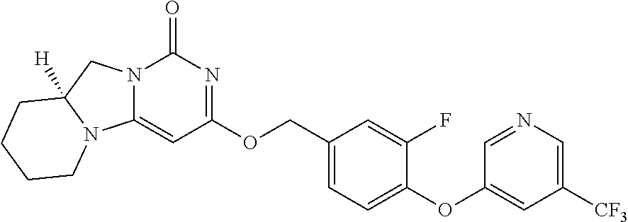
N12C(=CC(OCC3=CC=C(OC4=CC([CF3])=CN=C4)C(F)=C3)=NC1=O)N1CCCCC1([H])C2
